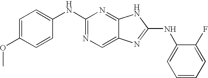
C1=C(OC)C=CC(NC2=NC=C3C(=N2)NC(NC2=CC=CC=C2F)=N3)=C1
